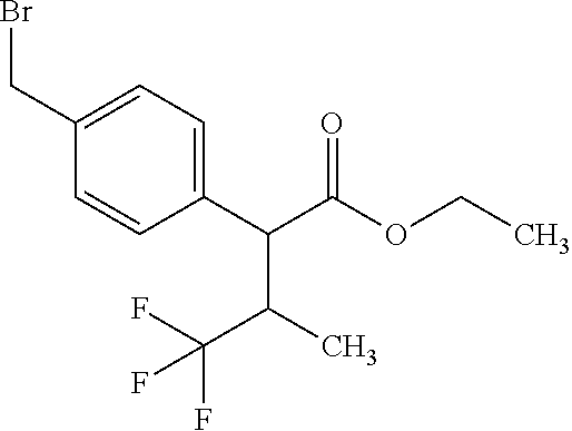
C1(C(C(OCC)=O)C(C)C(F)(F)F)=CC=C(CBr)C=C1
